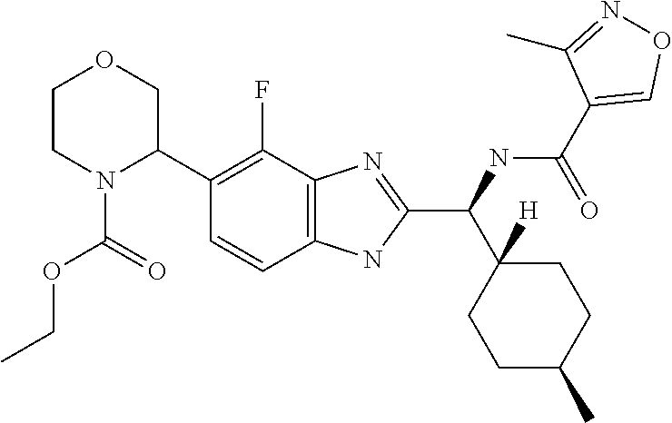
C1CN(C(OCC)=O)C(C2=C(F)C3=C(C=C2)NC(C(NC(=O)C2=CON=C2C)C2([H])CCC(C)CC2)=N3)CO1
